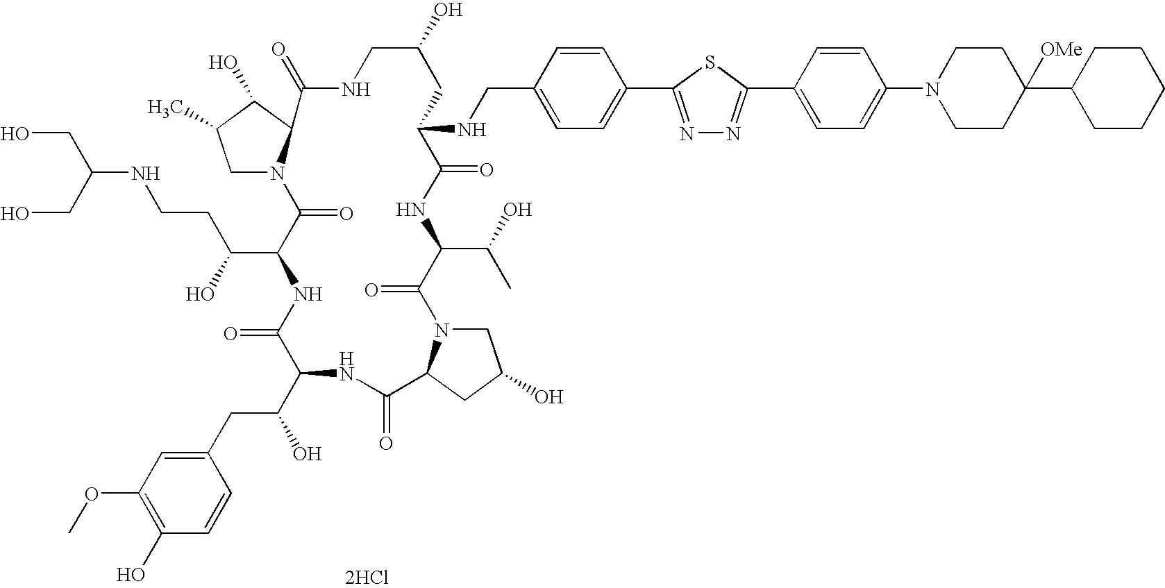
C1N2C(C(O)C1C)C(=O)NCC(O)CC(NCC1=CC=C(C3=NN=C(C4=CC=C(N5CCC(C6CCCCC6)([OMe])CC5)C=C4)S3)C=C1)C(=O)NC(C(C)O)C(=O)N1CC(O)CC1C(=O)NC(C(CC1=CC(OC)=C(O)C=C1)O)C(=O)NC(C(O)CCNC(CO)CO)C2=O.[2HCl]
